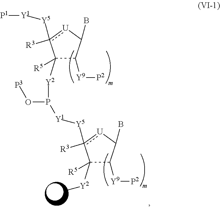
C1([Y2]C)([R5])C([Y9][P2])C(B)[U]c1([Y5][Y1]P([Y2]C1([R5])C([Y9][P2])C(B)[U]c1([Y5][Y1][P1])[R3])O[P3])[R3]
